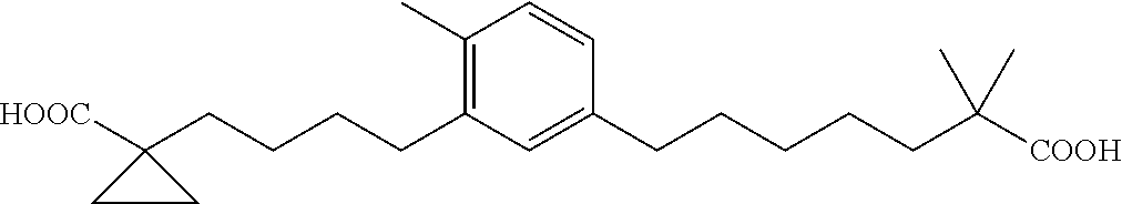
C1=CC(CCCCCC(C)(C)[COOH])=CC(CCCCC2([HOOC])CC2)=C1C
